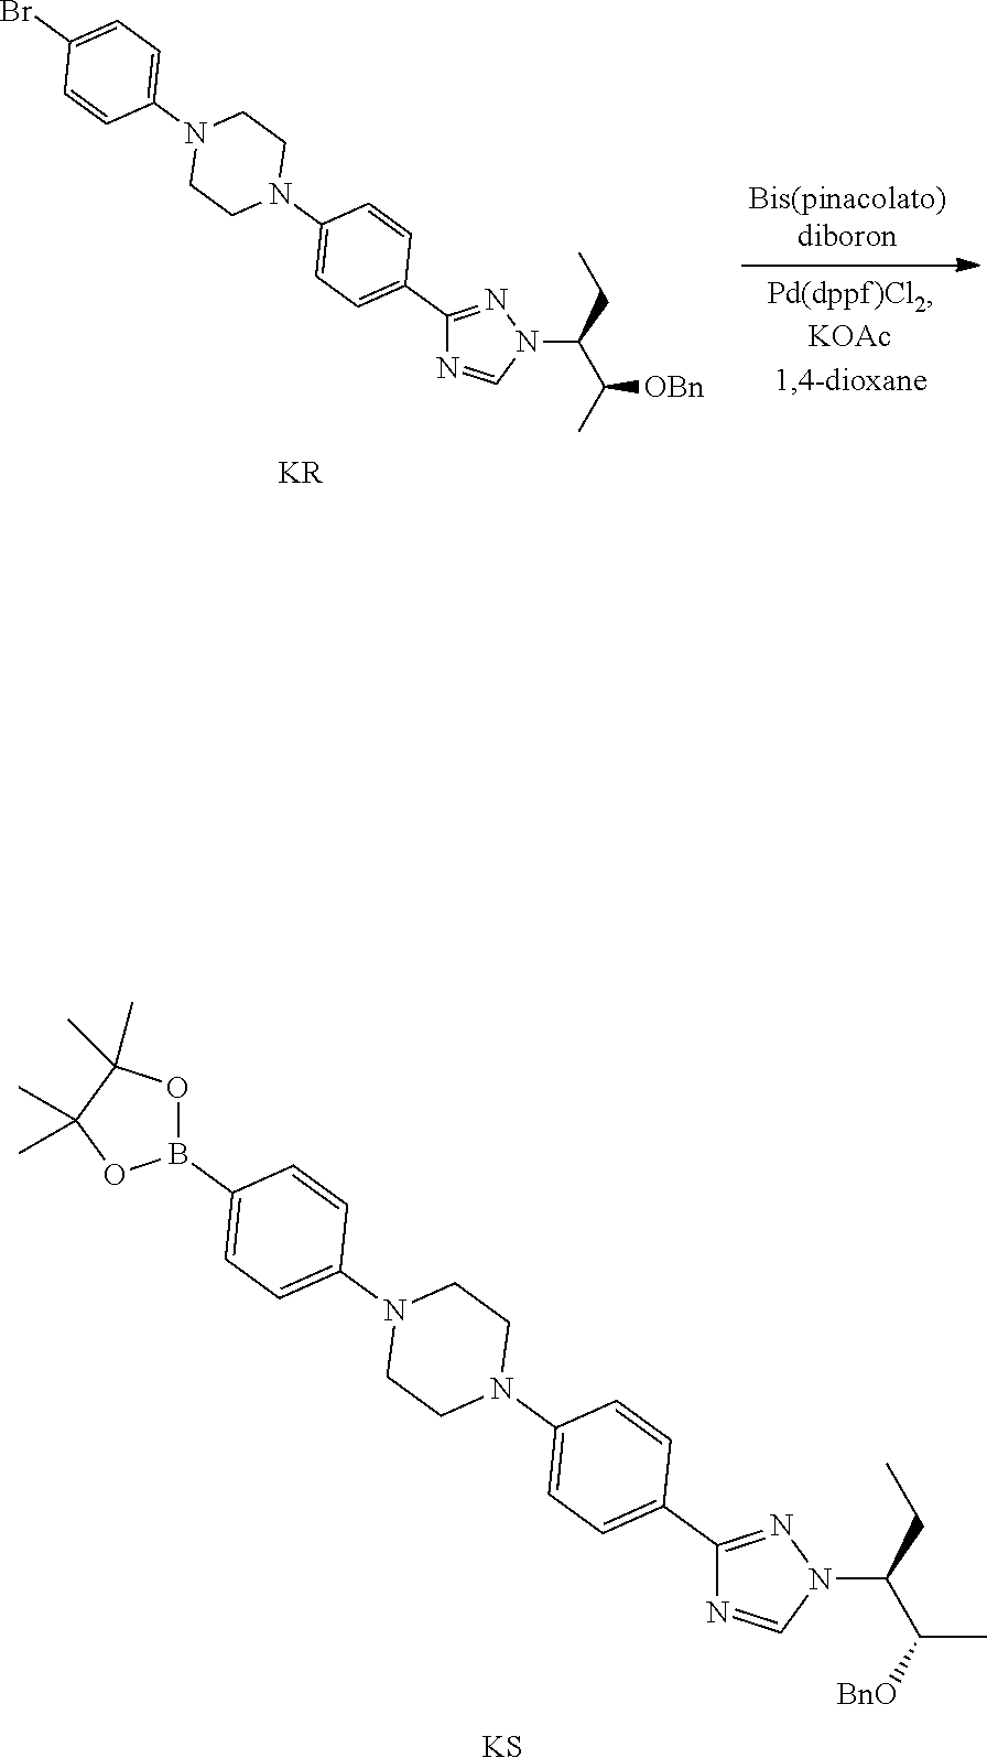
[KS].C1(C2=CC=C(N3CCN(C4=CC=C(B5OC(C)(C)C(C)(C)O5)C=C4)CC3)C=C2)=NN(C(CC)C([BnO])C)C=N1.[KR].C1(C2=CC=C(N3CCN(C4=CC=C(Br)C=C4)CC3)C=C2)=NN(C(CC)C(C)[OBn])C=N1
